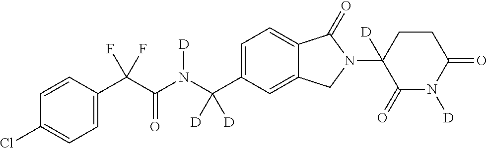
C1=CC(C(C(N(C(C2=CC=C3C(=C2)CN(C2([D])C(=O)N([D])C(=O)CC2)C3=O)([D])[D])[D])=O)(F)F)=CC=C1Cl
